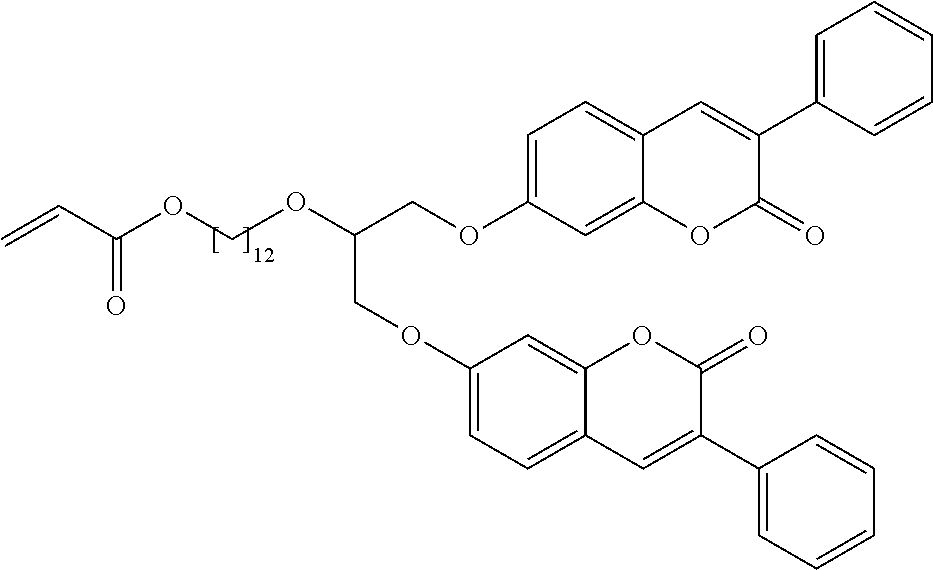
C1=C(OCC(OCOC(C=C)=O)COC2=CC=C3C(=C2)OC(=O)C(C2=CC=CC=C2)=C3)C=C2C(=C1)C=C(C1=CC=CC=C1)C(=O)O2
